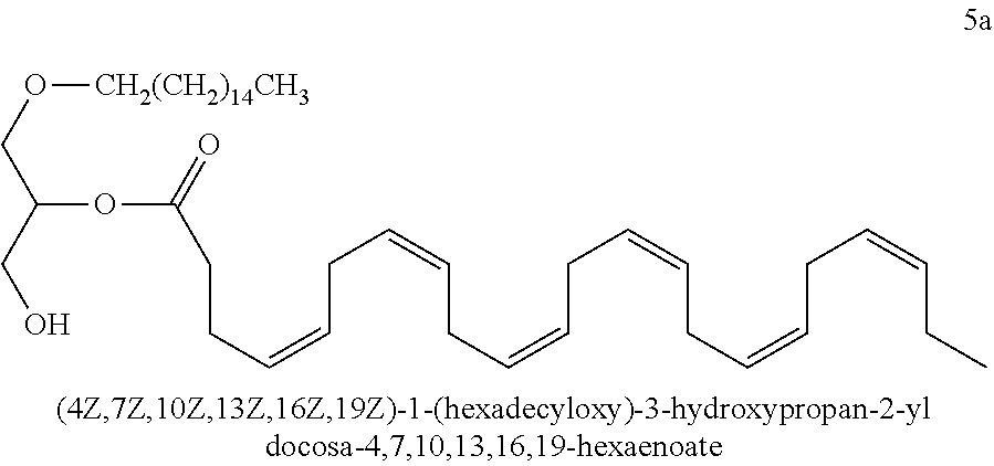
C(C=CCC=CCC=CCC=CCC=CCC=CCC)CC(OC(CO[CH2(CH2)14CH3])CO)=O
